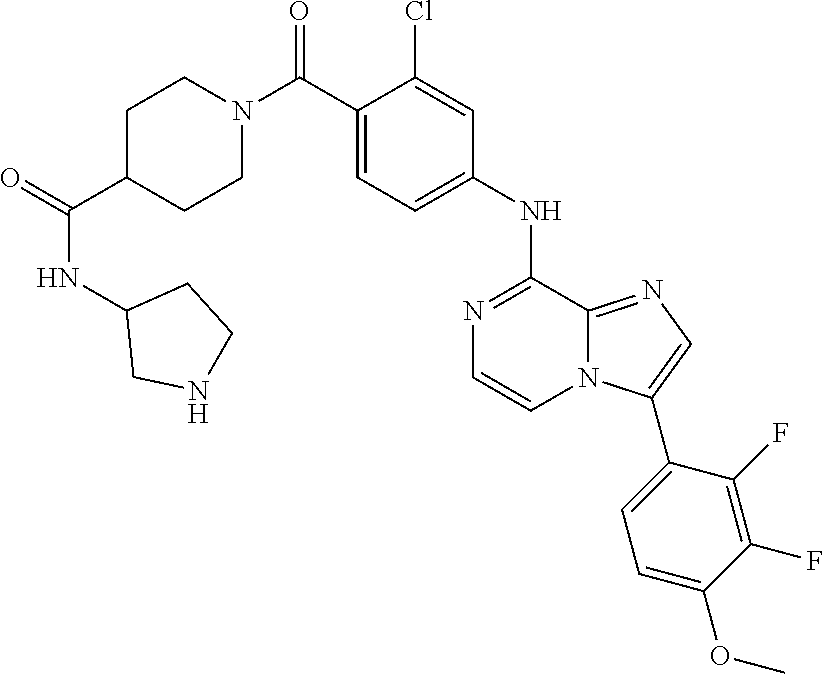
N1(C(C2=CC=C(NC3=NC=CN4C3=NC=C4C3=CC=C(OC)C(F)=C3F)C=C2Cl)=O)CCC(C(NC2CNCC2)=O)CC1
